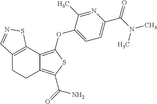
C12=C(C3=C(OC4=CC=C(C(N(C)C)=O)N=C4C)SC(C(=O)N)=C3CC1)SN=C2
